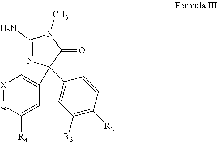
C1(N)=NC(C2=CC([R3])=C([R2])C=C2)(C2=C[X]=[Q]C([R4])=C2)C(=O)N1C
